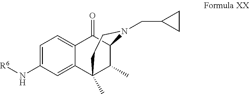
N(C1=CC=C2C(=C1)C1(C)C(C)C(C2=O)N(CC2CC2)CC1)[R6]
